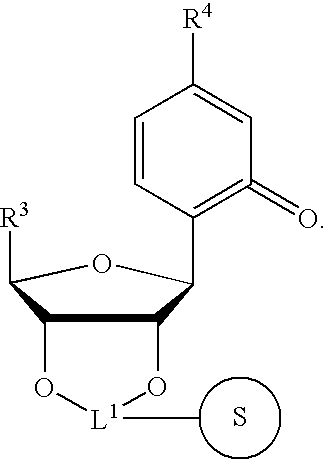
[L1]1(C)OC2C(C([R3])OC2C2=C(=O)C=C([R4])C=C2)O1.S
